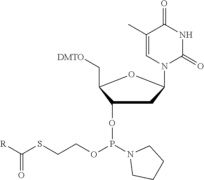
N1(C2CC(OP(OCCSC([R])=O)N3CCCC3)C(C[DMTO])O2)C(=O)NC(=O)C(C)=C1
